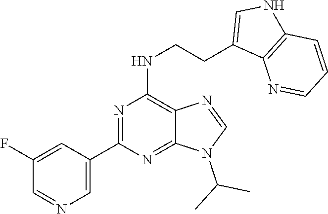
C1(C2=NC(NCCC3=CNC4=C3N=CC=C4)=C3C(=N2)N(C(C)C)C=N3)=CN=CC(F)=C1
